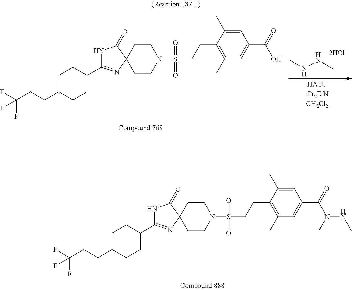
CNNC.C1C(CCC(F)(F)F)CCC(C2=NC3(C(=O)N2)CCN(S(CCC2=C(C)C=C(C(=O)O)C=C2C)(=O)=O)CC3)C1.C1C(CCC(F)(F)F)CCC(C2=NC3(C(=O)N2)CCN(S(CCC2=C(C)C=C(C(=O)N(C)NC)C=C2C)(=O)=O)CC3)C1
